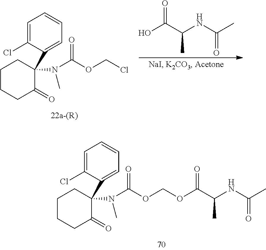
C1=C(Cl)C(C2(N(C(OCOC(C(NC(C)=O)C)=O)=O)C)CCCCC2=O)=CC=C1.OC(C(NC(C)=O)C)=O.C1=C(Cl)C(C2(N(C(OCCl)=O)C)CCCCC2=O)=CC=C1
